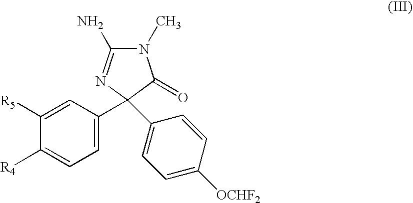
N1(C)C(N)=NC(C2=CC=C([R4])C([R5])=C2)(C2=CC=C([OCHF2])C=C2)C1=O
